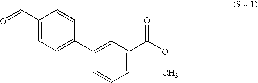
C1(C=O)=CC=C(C2=CC(C(OC)=O)=CC=C2)C=C1
